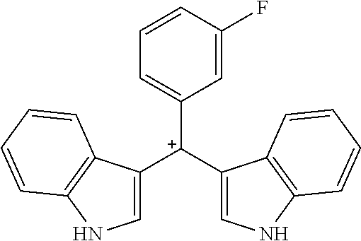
C1([C+](C2=CNC3=C2C=CC=C3)C2=CNC3=C2C=CC=C3)=CC=CC(F)=C1
